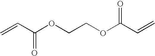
O=C(C=C)OCCOC(C=C)=O
